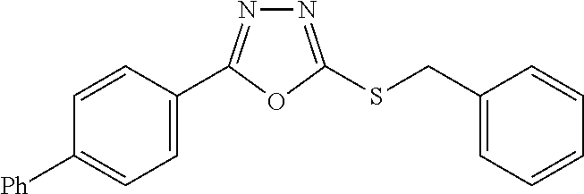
C1=C(C2=NN=C(SCC3=CC=CC=C3)O2)C=CC([Ph])=C1
